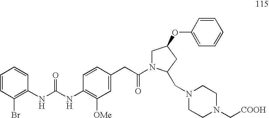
C1=CC(Br)=C(NC(NC2=C([OMe])C=C(CC(=O)N3CC(OC4=CC=CC=C4)CC3CN3CCN(C[COOH])CC3)C=C2)=O)C=C1
